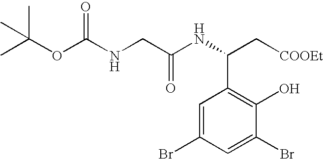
C1=C(Br)C=C(Br)C(O)=C1C(C[COOEt])NC(CNC(OC(C)(C)C)=O)=O
